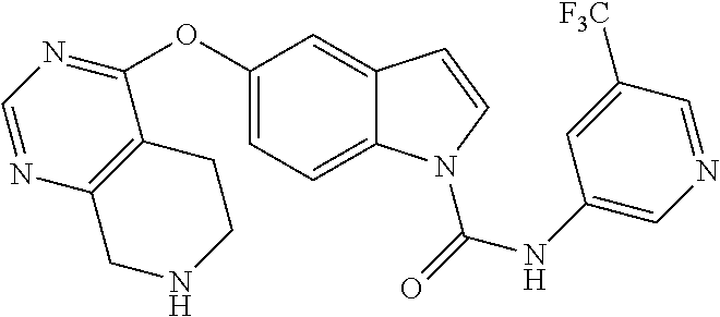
C1=NC2=C(C(OC3=CC=C4C(=C3)C=CN4C(=O)NC3=CN=CC([F3C])=C3)=N1)CCNC2
